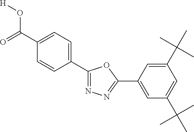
[H]OC(=O)C1=CC=C(C2=NN=C(C3=CC(C(C)(C)C)=CC(C(C)(C)C)=C3)O2)C=C1
